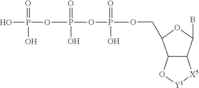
O=P(O)(OP(=O)(O)OP(=O)(O)O)OCC1OC(B)C2C1O[Y1][X5]2
